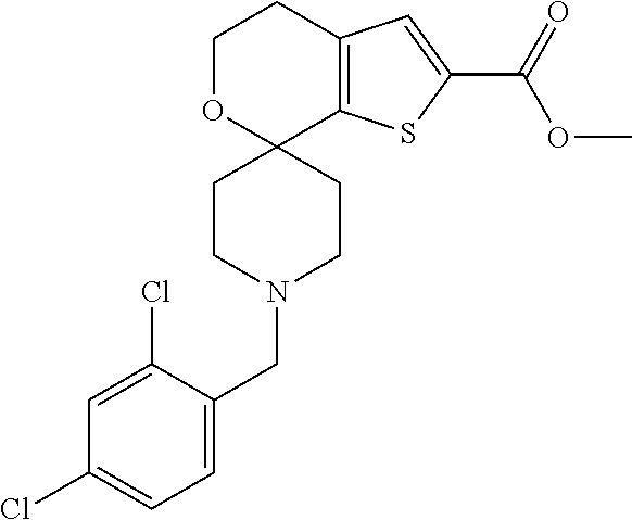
C1OC2(C3=C(C1)C=C(C(OC)=O)S3)CCN(CC1=CC=C(Cl)C=C1Cl)CC2
